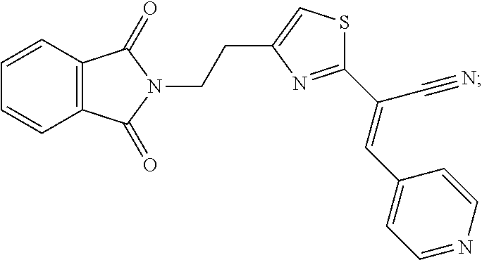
C12=C(C=CC=C1)C(=O)N(CCC1=CSC(C(C#N)=CC3=CC=NC=C3)=N1)C2=O
